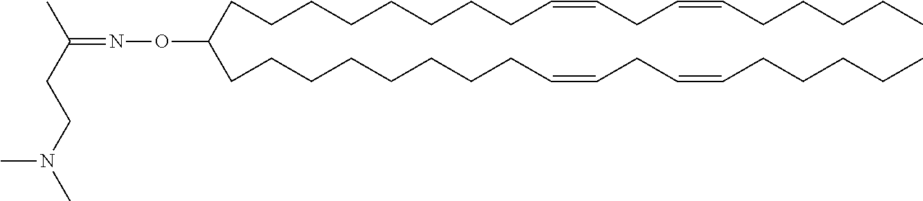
C(CCCCCCCCC=CCC=CCCCCC)(CCCCCCCCC=CCC=CCCCCC)ON=C(C)CCN(C)C
